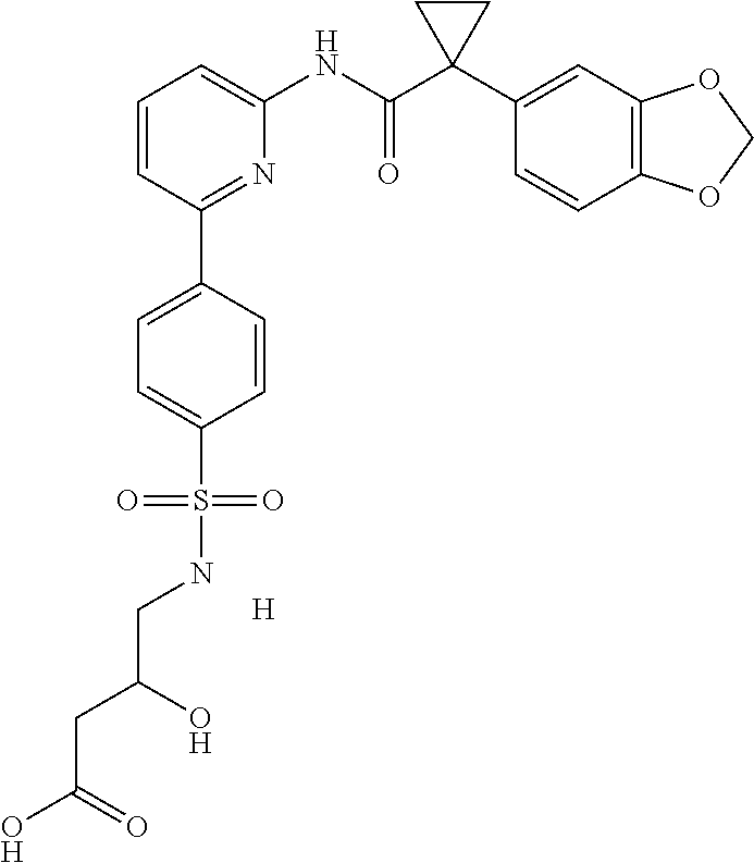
C1=CC(C2=CC=C(S(NCC(CC(O)=O)O)(=O)=O)C=C2)=NC(NC(C2(C3=CC4=C(C=C3)OCO4)CC2)=O)=C1.[H]
